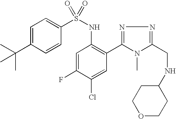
C1=C(C(C)(C)C)C=CC(S(NC2=C(C3=NN=C(CNC4CCOCC4)N3C)C=C(Cl)C(F)=C2)(=O)=O)=C1
